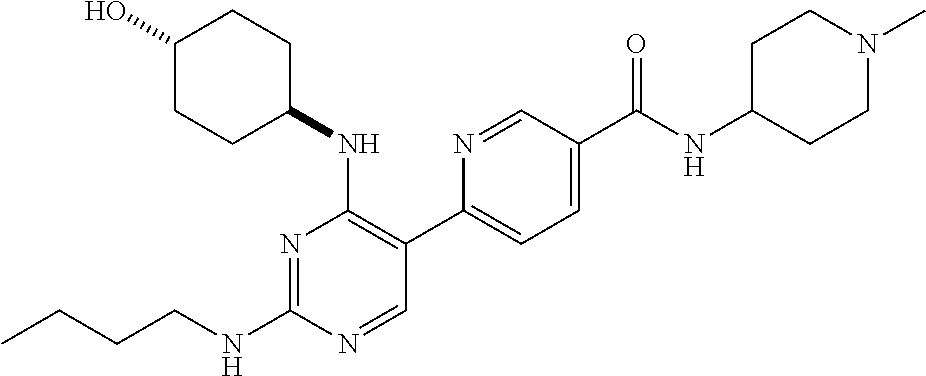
CCCCNC1=NC(NC2CCC(O)CC2)=C(C2=CC=C(C(=O)NC3CCN(C)CC3)C=N2)C=N1
